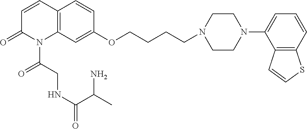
C1=CC2=C(N(C(CNC(C(N)C)=O)=O)C1=O)C=C(OCCCCN1CCN(C3=CC=CC4=C3C=CS4)CC1)C=C2
